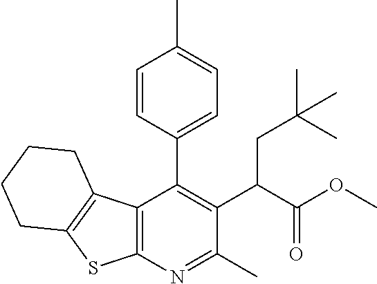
C12=C(N=C(C)C(C(C(OC)=O)CC(C)(C)C)=C1C1=CC=C(C)C=C1)SC1=C2CCCC1
